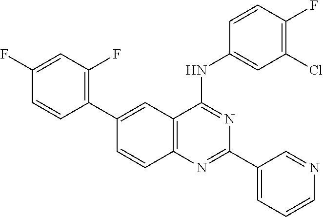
C12=C(N=C(C3=CC=CN=C3)N=C1NC1=CC(Cl)=C(F)C=C1)C=CC(C1=C(F)C=C(F)C=C1)=C2
